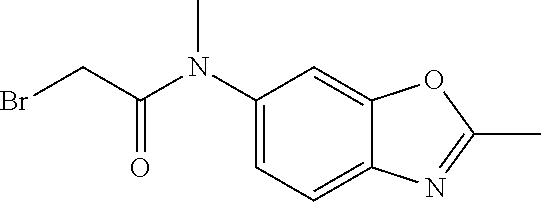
C1(N(C(CBr)=O)C)=CC=C2C(=C1)OC(C)=N2
